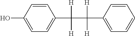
C1=C(O)C=CC(C([H])(C(C2=CC=CC=C2)([H])[H])[H])=C1
